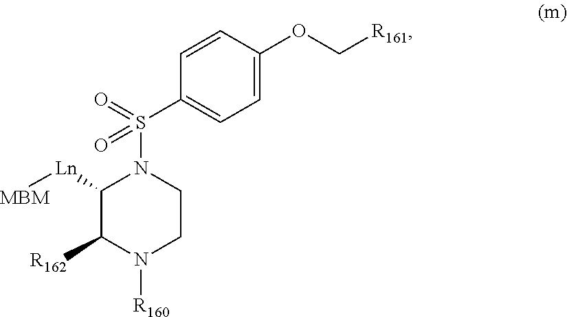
C1=C(OC[R161])C=CC(S(N2C([Ln][MBM])C([R162])N([R160])CC2)(=O)=O)=C1
